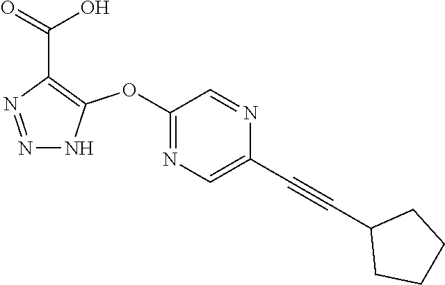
C1(OC2=C(C(=O)O)N=NN2)=NC=C(C#CC2CCCC2)N=C1
